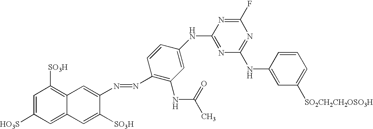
C1=C([HO3S])C=C2C(=C1[SO3H])C=C(N=NC1=C(NC(=O)C)C=C(NC3=NC(NC4=CC([SO2CH2CH2OSO3H])=CC=C4)=NC(F)=N3)C=C1)C([SO3H])=C2
